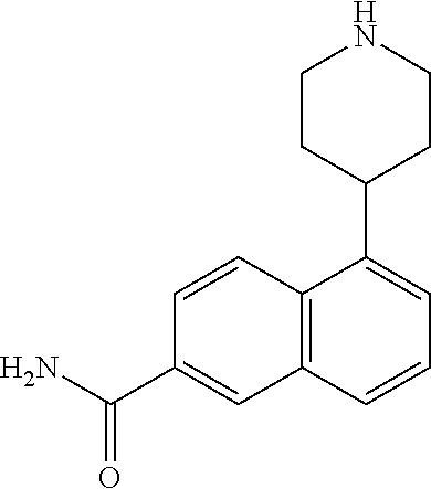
C1=C(C2CCNCC2)C2=C(C=C(C(=O)N)C=C2)C=C1
